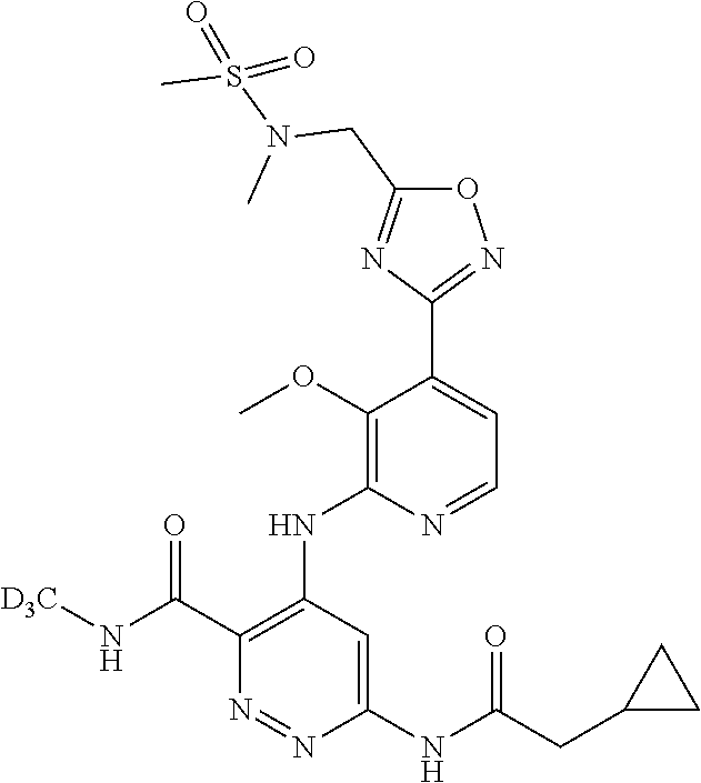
O1C(CN(S(C)(=O)=O)C)=NC(C2=CC=NC(NC3=C(C(N[D3C])=O)N=NC(NC(CC4CC4)=O)=C3)=C2OC)=N1
